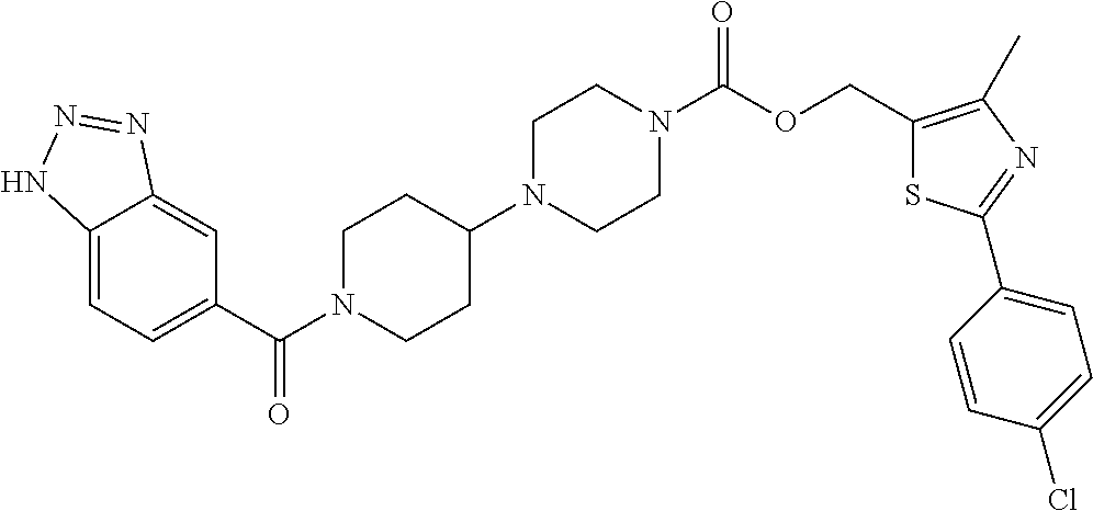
C12=CC=C(C(=O)N3CCC(N4CCN(C(=O)OCC5=C(C)N=C(C6=CC=C(Cl)C=C6)S5)CC4)CC3)C=C1N=NN2
